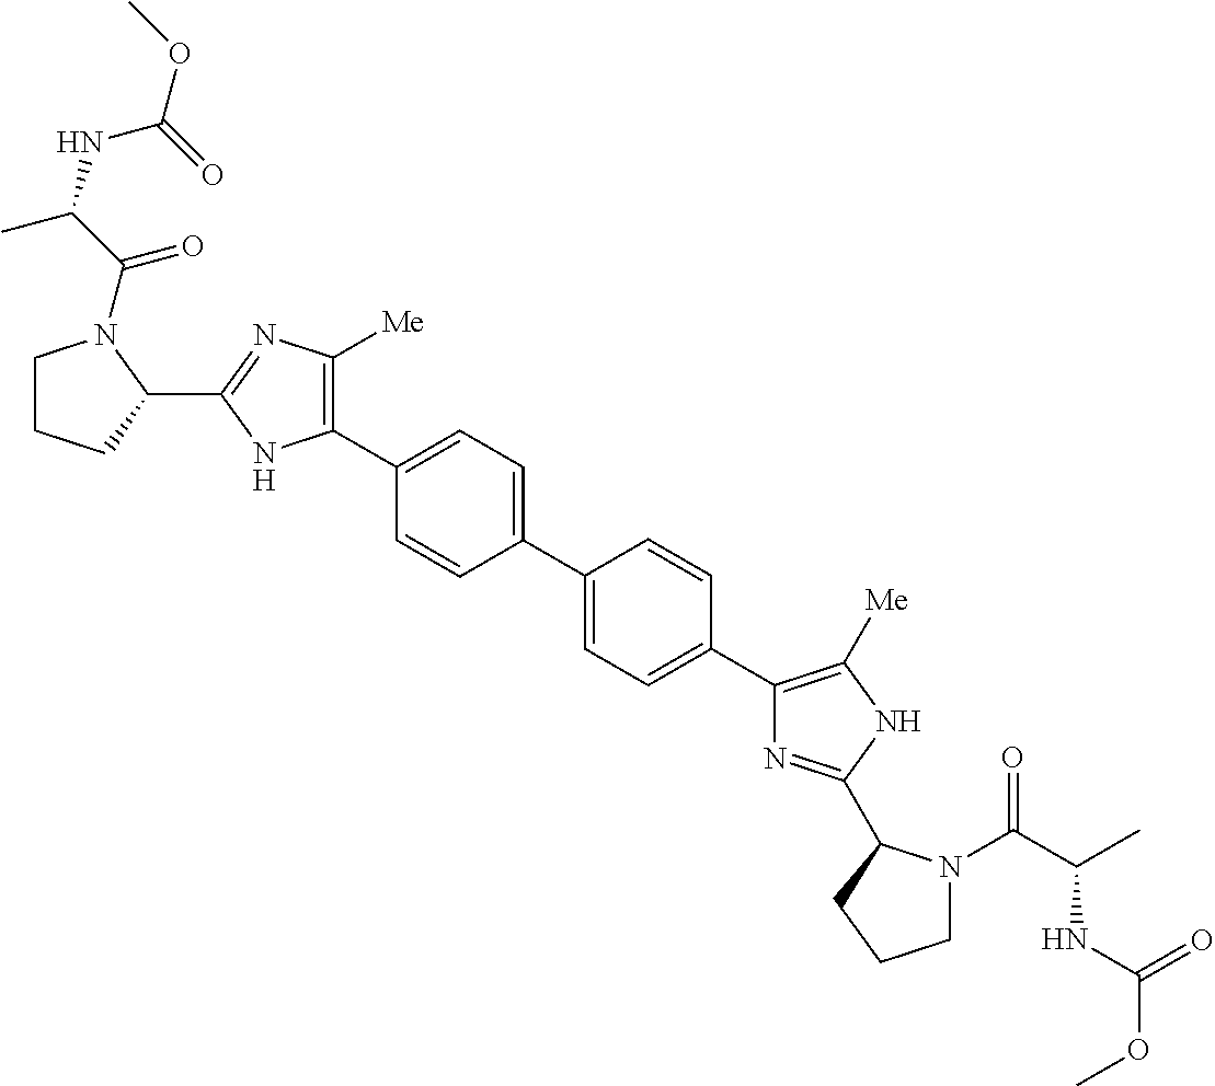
C1=C(C2=CC=C(C3=C([Me])NC(C4N(C(=O)C(NC(OC)=O)C)CCC4)=N3)C=C2)C=CC(C2=C([Me])N=C(C3N(C(=O)C(C)NC(OC)=O)CCC3)N2)=C1
